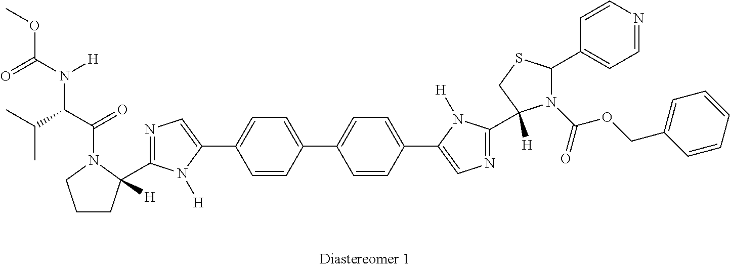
COC(=O)N(C(C(C)C)C(N1C(C2=NC=C(C3=CC=C(C4=CC=C(C5=CN=C(C6([H])N(C(=O)OCC7=CC=CC=C7)C(C7=CC=NC=C7)SC6)N5[H])C=C4)C=C3)N2[H])([H])CCC1)=O)[H]
